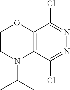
C12=C(C(Cl)=NN=C1Cl)N(C(C)C)CCO2
